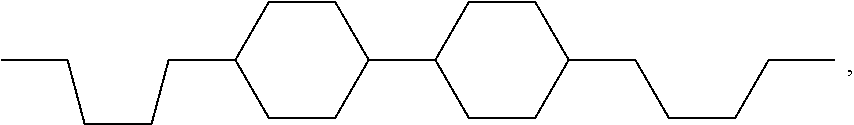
C1CC(C2CCC(CCCCC)CC2)CCC1CCCCC
